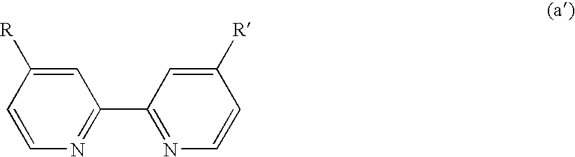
C1=CN=C(C2=NC=CC([R])=C2)C=C1[R]
